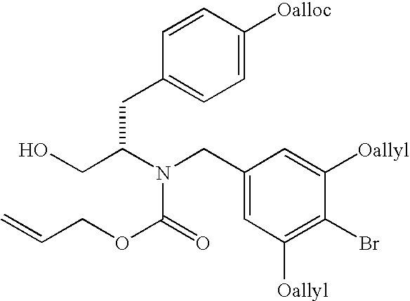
C1=C([Oalloc])C=CC(CC(N(CC2=CC([Oallyl])=C(Br)C([Oallyl])=C2)C(=O)OCC=C)CO)=C1
